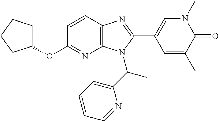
C12=C(C=CC(OC3CCCC3)=N1)N=C(C1=CN(C)C(=O)C(C)=C1)N2C(C1=CC=CC=N1)C
